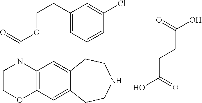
C12=C(C=C3C(=C1)CCNCC3)OCCN2C(OCCC1=CC=CC(Cl)=C1)=O.C(CCC(O)=O)(=O)O
